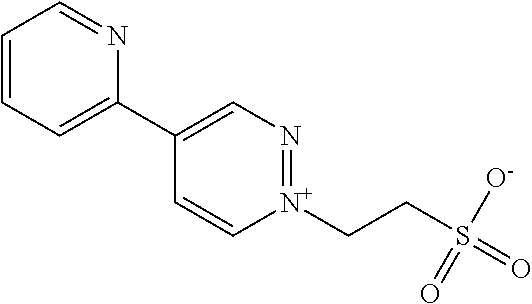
C1=CC=C(C2=CN=[N+](CCS(=O)([O-])=O)C=C2)N=C1
